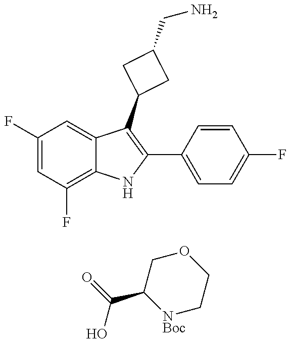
C1(F)=CC(F)=C2C(=C1)C(C1CC(CN)C1)=C(C1=CC=C(F)C=C1)N2.[NBoc]1CCOCC1C(=O)O
